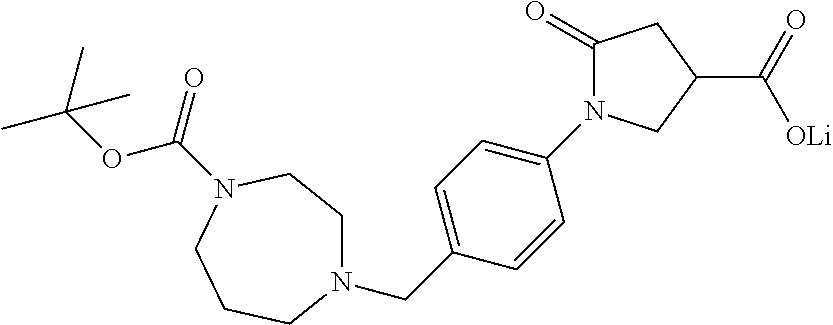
C1(=O)N(C2=CC=C(CN3CCN(C(OC(C)(C)C)=O)CCC3)C=C2)CC(C(=O)[OLi])C1
